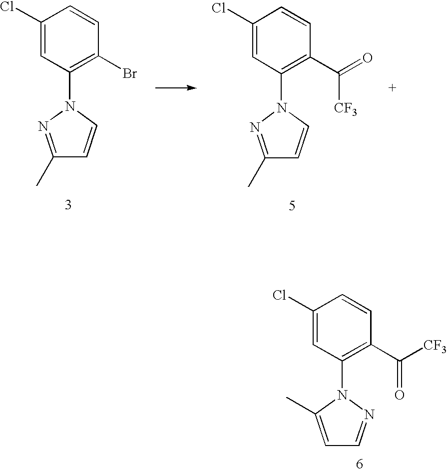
C1(Cl)=CC(N2N=CC=C2C)=C(C([CF3])=O)C=C1.C1(Cl)=CC(N2C=CC(C)=N2)=C(Br)C=C1.C1(Cl)=CC(N2C=CC(C)=N2)=C(C(=O)[CF3])C=C1
